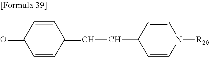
C1(=CCC2C=CN([R20])C=C2)C=CC(=O)C=C1
